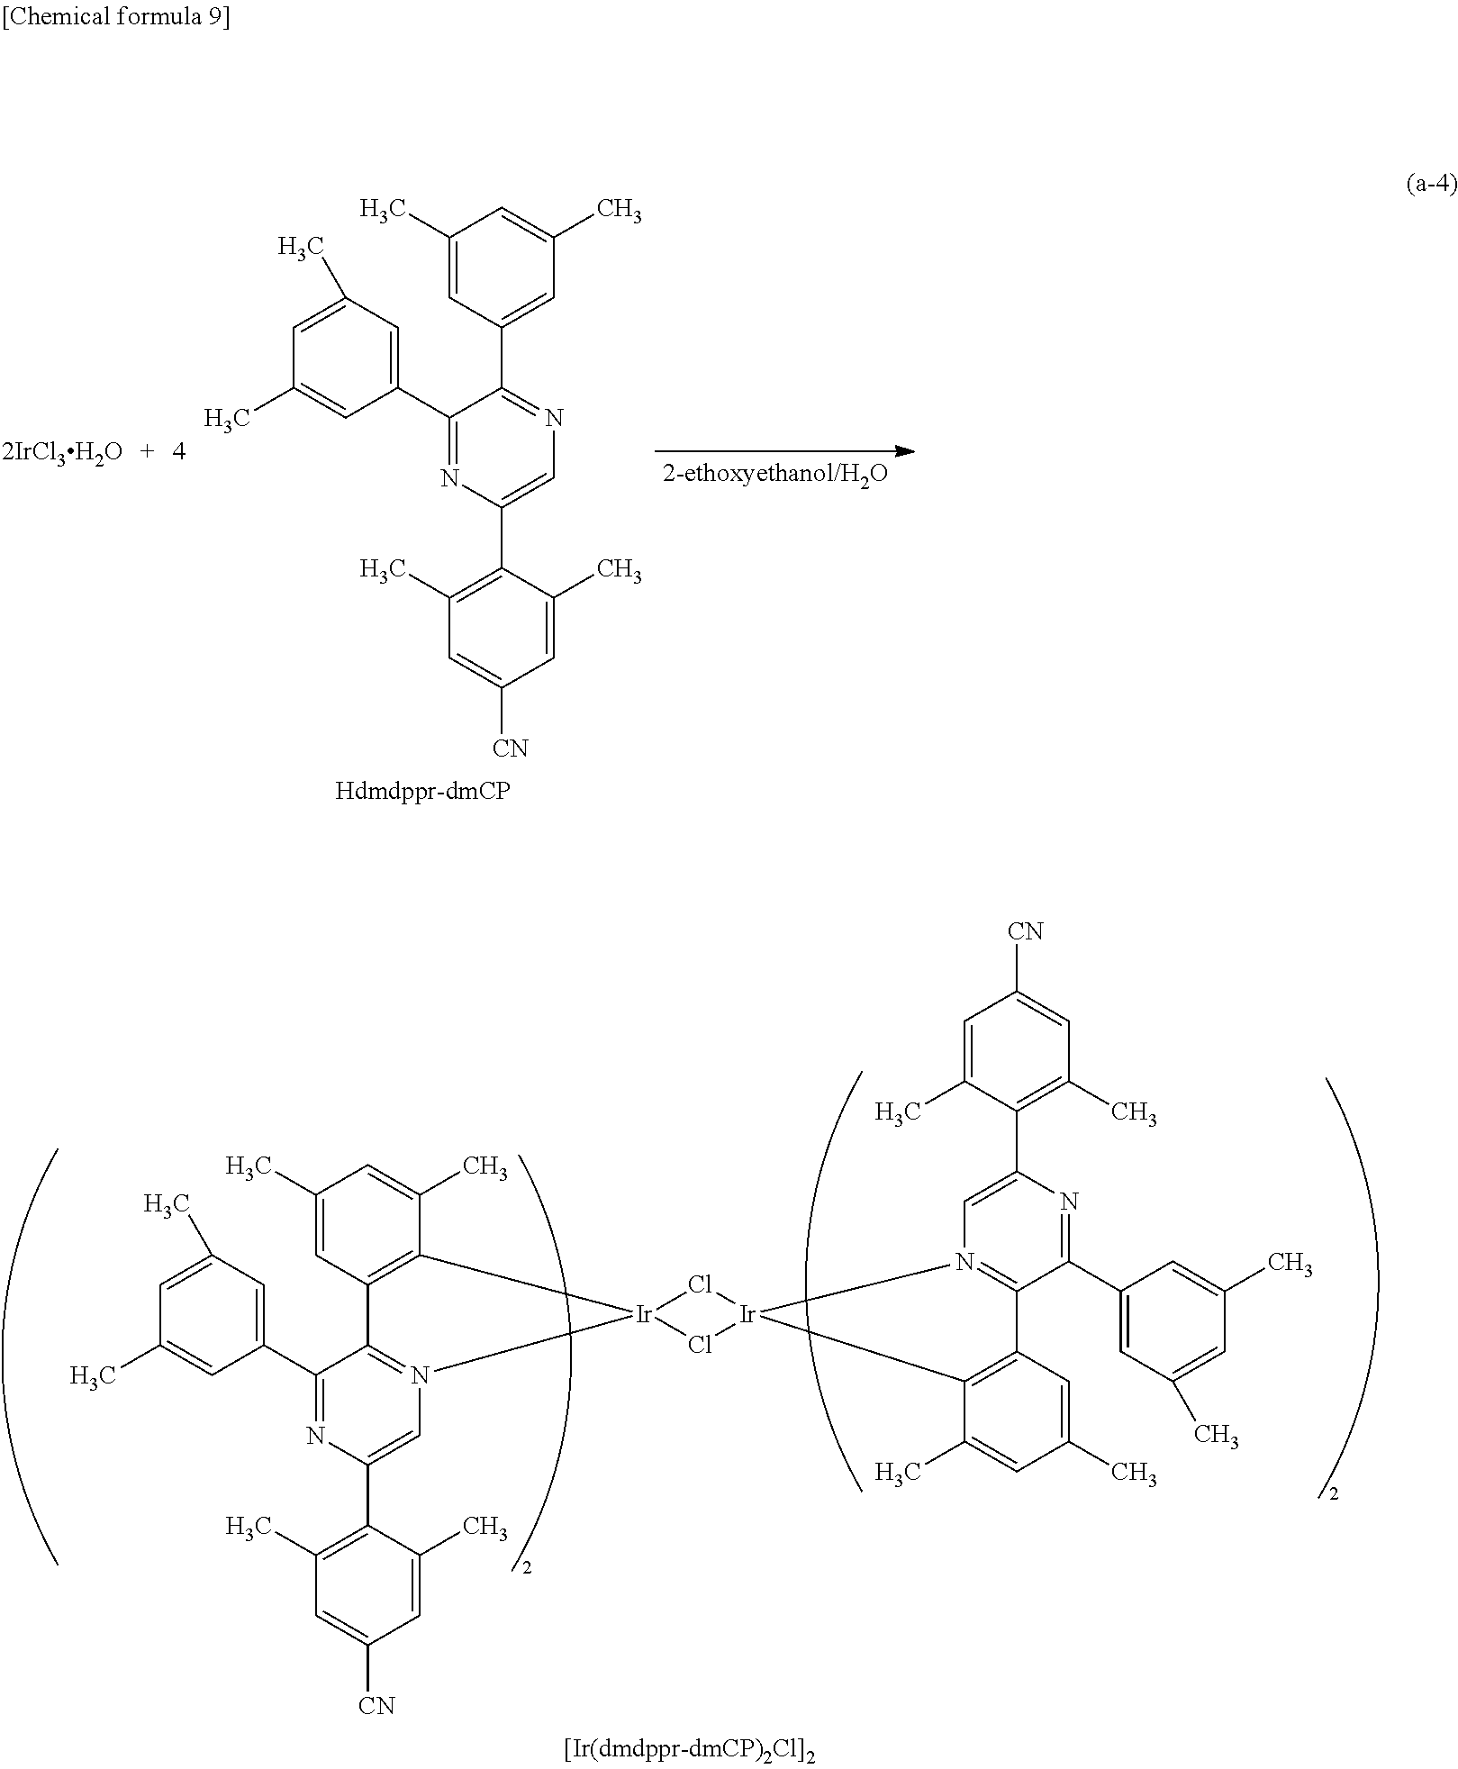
C1(C2=NC=C(C3=C(C)C=C([CN])C=C3C)N=C2C2=CC(C)=CC(C)=C2)=CC(C)=CC(C)=C1.[2IrCl3H2O].C12=C(C(C)=CC(C)=C1)[Ir]1(N3=C2C(C2=CC(C)=CC(C)=C2)=NC(C2=C(C)C=C([CN])C=C2C)=C3)Cl[Ir]2(C3=C(C4=N2C=C(C2=C(C)C=C([CN])C=C2C)N=C4C2=CC(C)=CC(C)=C2)C=C(C)C=C3C)Cl1
